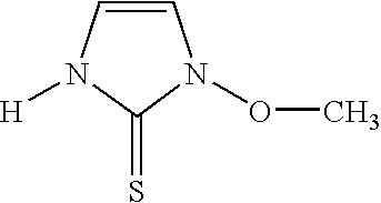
C1=CN([H])C(=S)N1OC
